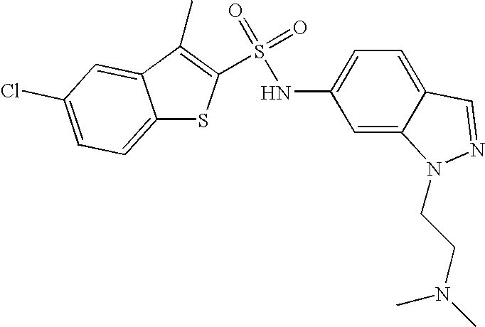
S(=O)(NC1=CC=C2C(=C1)N(CCN(C)C)N=C2)(=O)C1=C(C)C2=CC(Cl)=CC=C2S1
